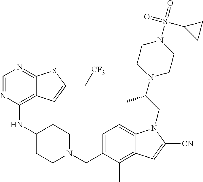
C1=NC(NC2CCN(CC3=CC=C4C(=C3C)C=C([CN])N4CC(N3CCN(S(=O)(C4CC4)=O)CC3)C)CC2)=C2C(=N1)SC(C[CF3])=C2
